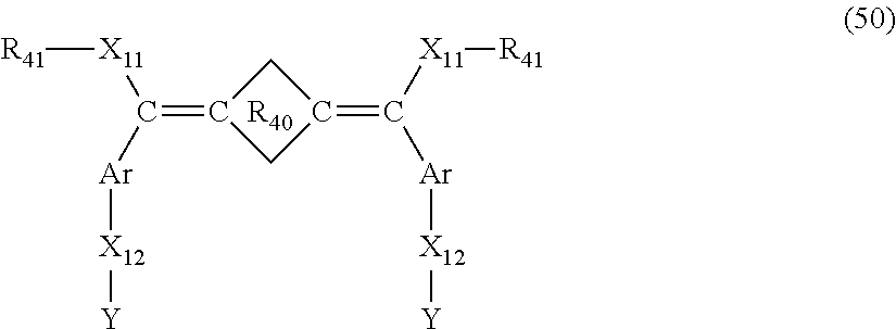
C(=C1CC(=C([X11][R41])[Ar][X12][Y])C1)([Ar][X12][Y])[X11][R41].[R40]
